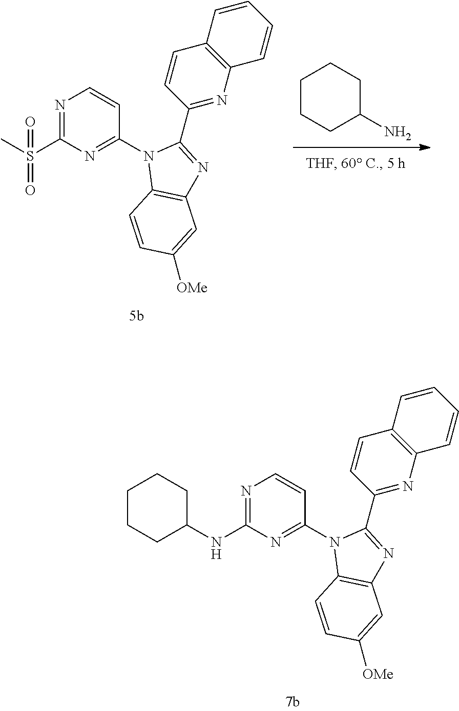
N1=C(NC2CCCCC2)N=C(N2C3=C(N=C2C2=NC4=C(C=C2)C=CC=C4)C=C([OMe])C=C3)C=C1.N1=C(S(C)(=O)=O)N=C(N2C3=C(N=C2C2=NC4=C(C=C2)C=CC=C4)C=C([OMe])C=C3)C=C1.C1CCC(N)CC1
